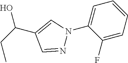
C1=C(N2N=CC(C(O)CC)=C2)C(F)=CC=C1
